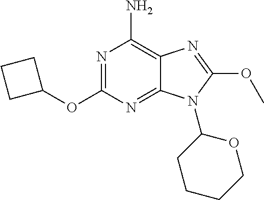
N1=C(OC2CCC2)N=C2C(=C1N)N=C(OC)N2C1CCCCO1
